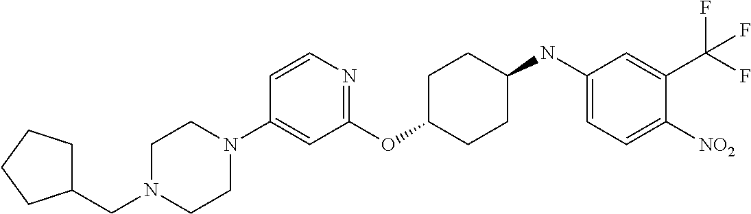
C1(OC2CCC(NC3=CC=C([NO2])C(C(F)(F)F)=C3)CC2)=NC=CC(N2CCN(CC3CCCC3)CC2)=C1
